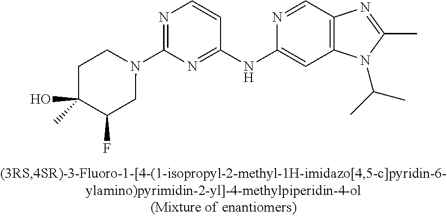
CC1=NC2=C(N1C(C)C)C=C(NC1=NC(N3CCC(C)(O)C(F)C3)=NC=C1)N=C2
